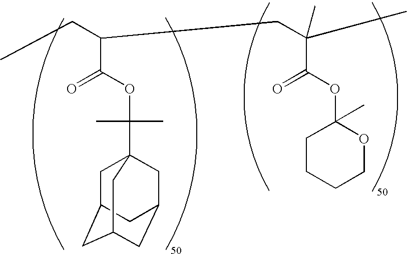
C(C(OC(C)(C)C12CC3CC(CC(C1)C3)C2)=O)(CC(C)(C)C(=O)OC1(C)CCCCO1)CC
